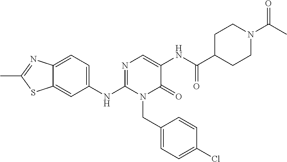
C1(NC2=NC=C(NC(C3CCN(C(C)=O)CC3)=O)C(=O)N2CC2=CC=C(Cl)C=C2)=CC=C2C(=C1)SC(C)=N2
